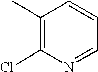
C1(C)=C(Cl)N=CC=C1
